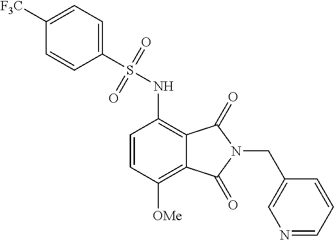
C1([F3C])=CC=C(S(=O)(=O)NC2=C3C(=C([OMe])C=C2)C(=O)N(CC2=CN=CC=C2)C3=O)C=C1
